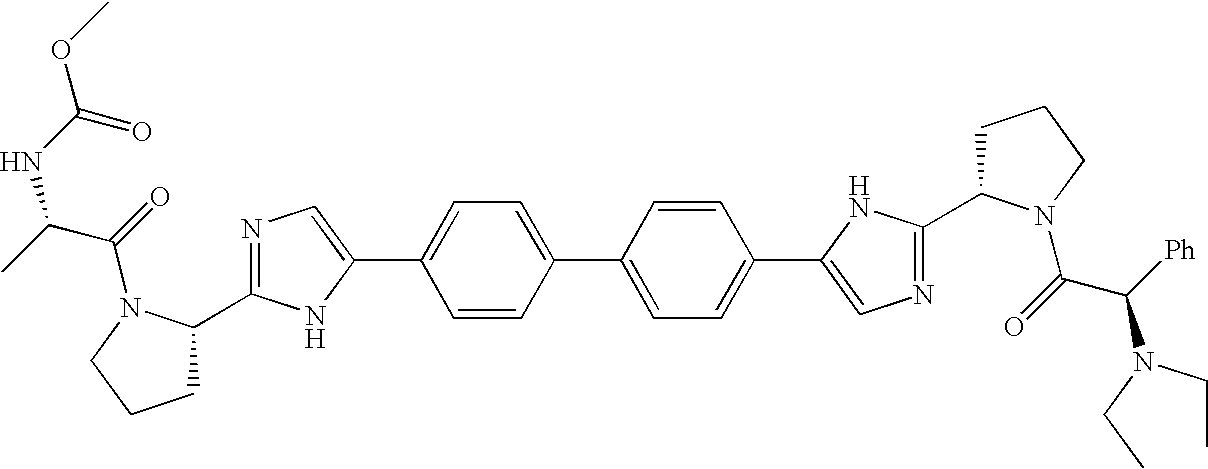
C1=CC(C2=CC=C(C3=CN=C(C4CCCN4C(=O)C([Ph])N(CC)CC)N3)C=C2)=CC=C1C1=CN=C(C2CCCN2C(C(C)NC(OC)=O)=O)N1
